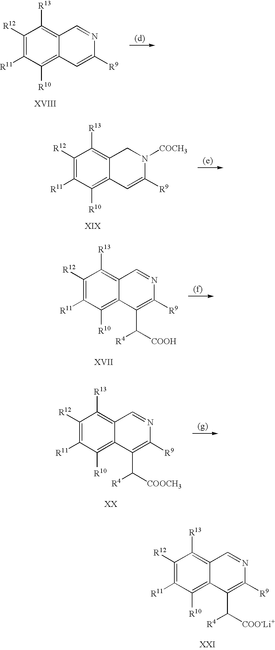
C1([R12])=C([R11])C([R10])=C2C(=C1[R13])C=NC([R9])=C2.C1([R12])=C([R11])C([R10])=C2C(=C1[R13])CN([COCH3])C([R9])=C2.C1([R12])=C([R11])C([R10])=C2C(=C1[R13])C=NC([R9])=C2C([COOH])[R4].C1([R12])=C([R11])C([R10])=C2C(=C1[R13])C=NC([R9])=C2C([R4])[COO-Li+].C1([R12])=C([R11])C([R10])=C2C(=C1[R13])C=NC([R9])=C2C([R4])[COOCH3]
